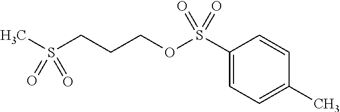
O(S(C1=CC=C(C)C=C1)(=O)=O)CCCS(C)(=O)=O
